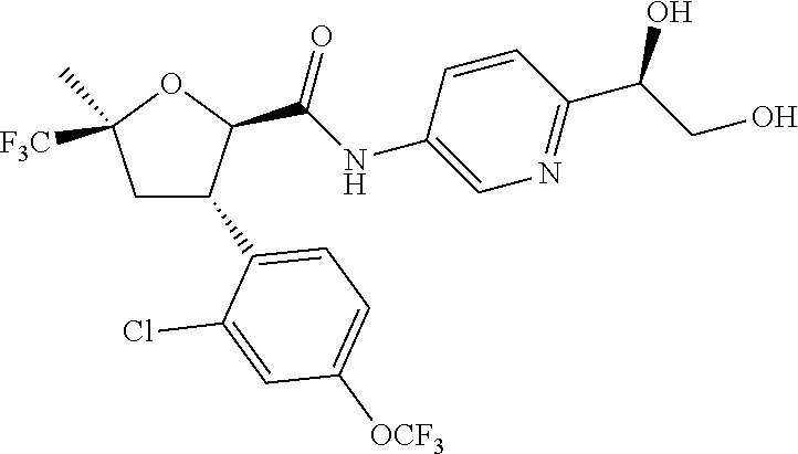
C1C(C2=CC=C([OCF3])C=C2Cl)C(C(NC2=CN=C(C(CO)O)C=C2)=O)OC1(C)[F3C]
